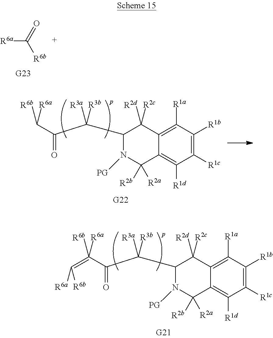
[R6a]C(=O)[R6b].N1([PG])C([R2a])([R2b])C2=C([R1d])C([R1c])=C([R1b])C([R1a])=C2C([R2d])([R2c])C1C(C(C([R6a])[R6b])=O)([R3a])[R3b].N1([PG])C([R2a])([R2b])C2=C([R1d])C([R1c])=C([R1b])C([R1a])=C2C([R2d])([R2c])C1C(C(C([R6a])([R6b])=C([R6b])[R6a])=O)([R3a])[R3b]
